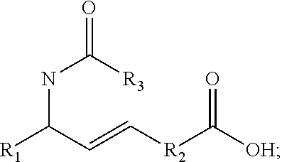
O=C([R3])NC([R1])C=C[R2]C([OH])=O
